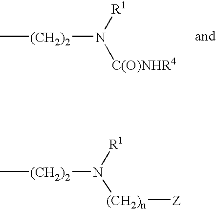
C[(CH2)2]N([R1])[C(O)NHR4].C[(CH2)2]N([R1])[(CH2)n][Z]
